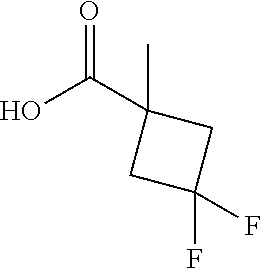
OC(C1(C)CC(F)(F)C1)=O
